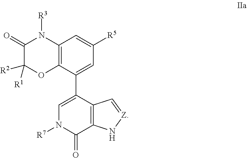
C1(=O)C([R2])([R1])OC2=C(N1[R3])C=C([R5])C=C2C1=CN([R7])C(=O)C2=C1C=[Z]N2
